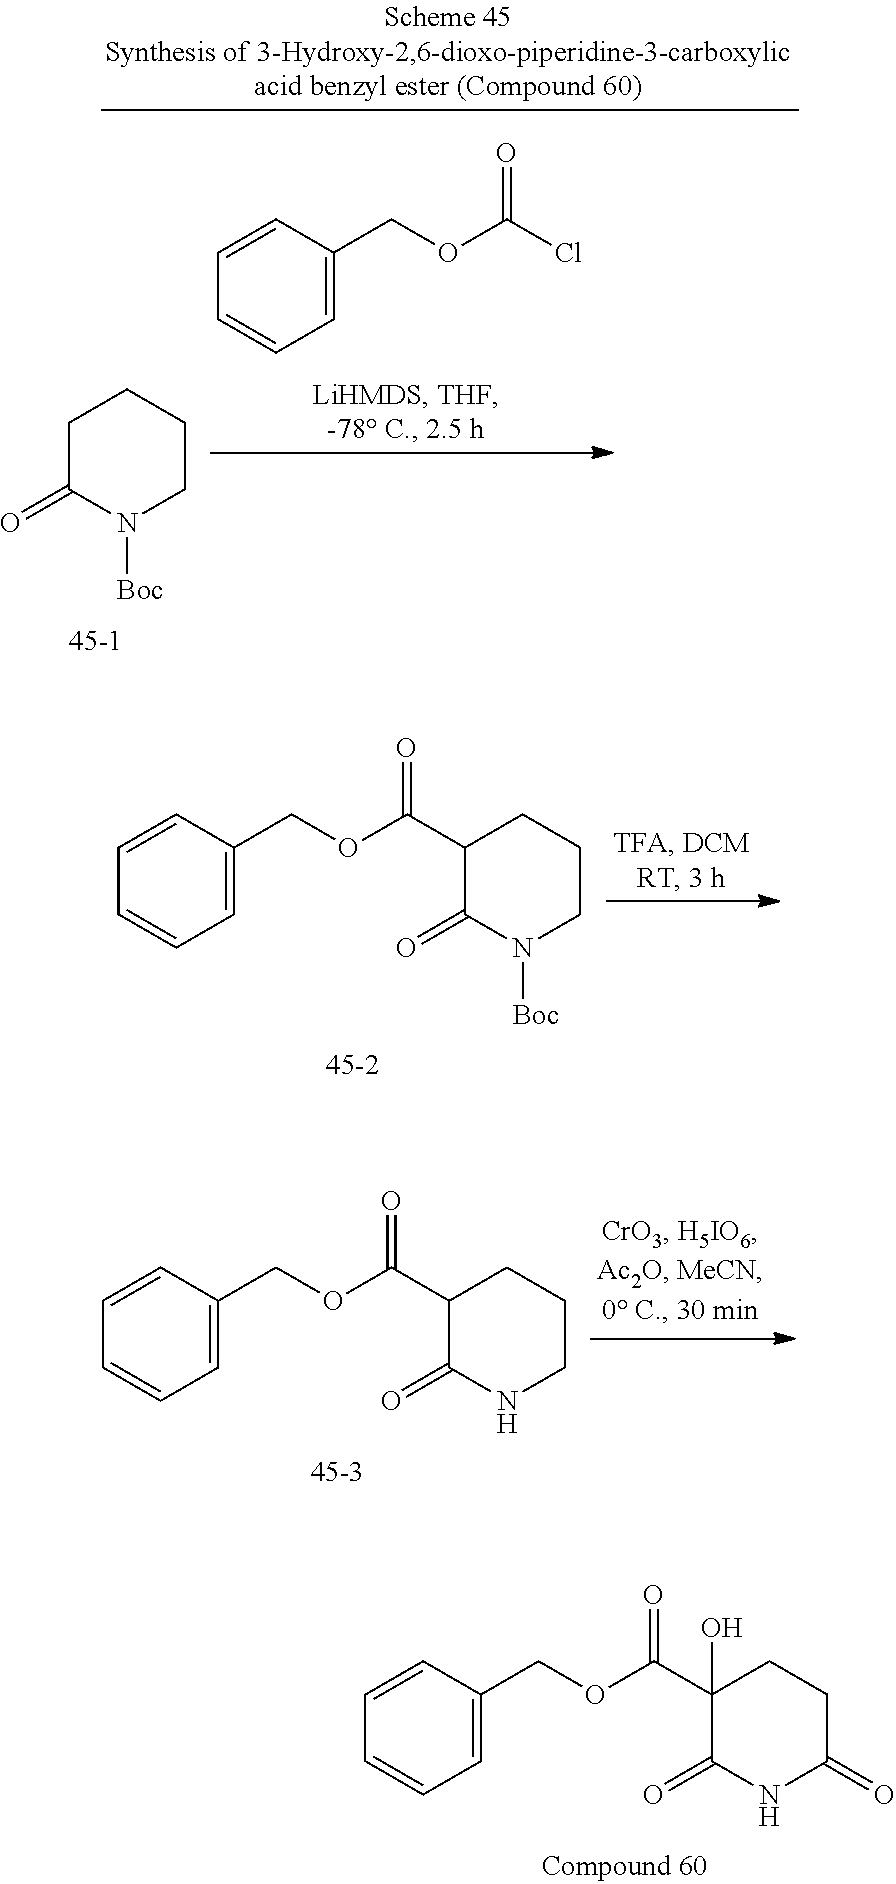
C1C(=O)N([Boc])CCC1.C1=CC=CC=C1COC(Cl)=O.C1=CC=CC=C1COC(=O)C1C(=O)N([Boc])CCC1.C1=CC=CC=C1COC(=O)C1C(=O)NCCC1.C1=CC=CC=C1COC(=O)C1(O)C(=O)NC(=O)CC1
